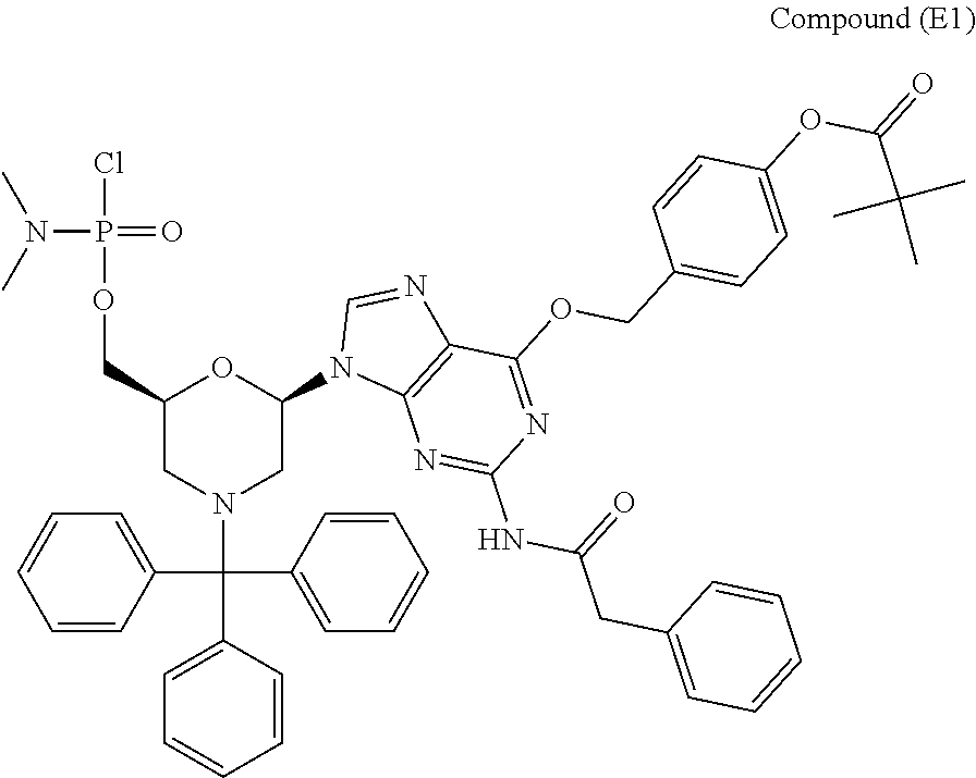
C1=CC(C(C2=CC=CC=C2)(N2CC(N3C4=C(N=C3)C(OCC3=CC=C(OC(C(C)(C)C)=O)C=C3)=NC(NC(CC3=CC=CC=C3)=O)=N4)OC(COP(Cl)(=O)N(C)C)C2)C2=CC=CC=C2)=CC=C1
